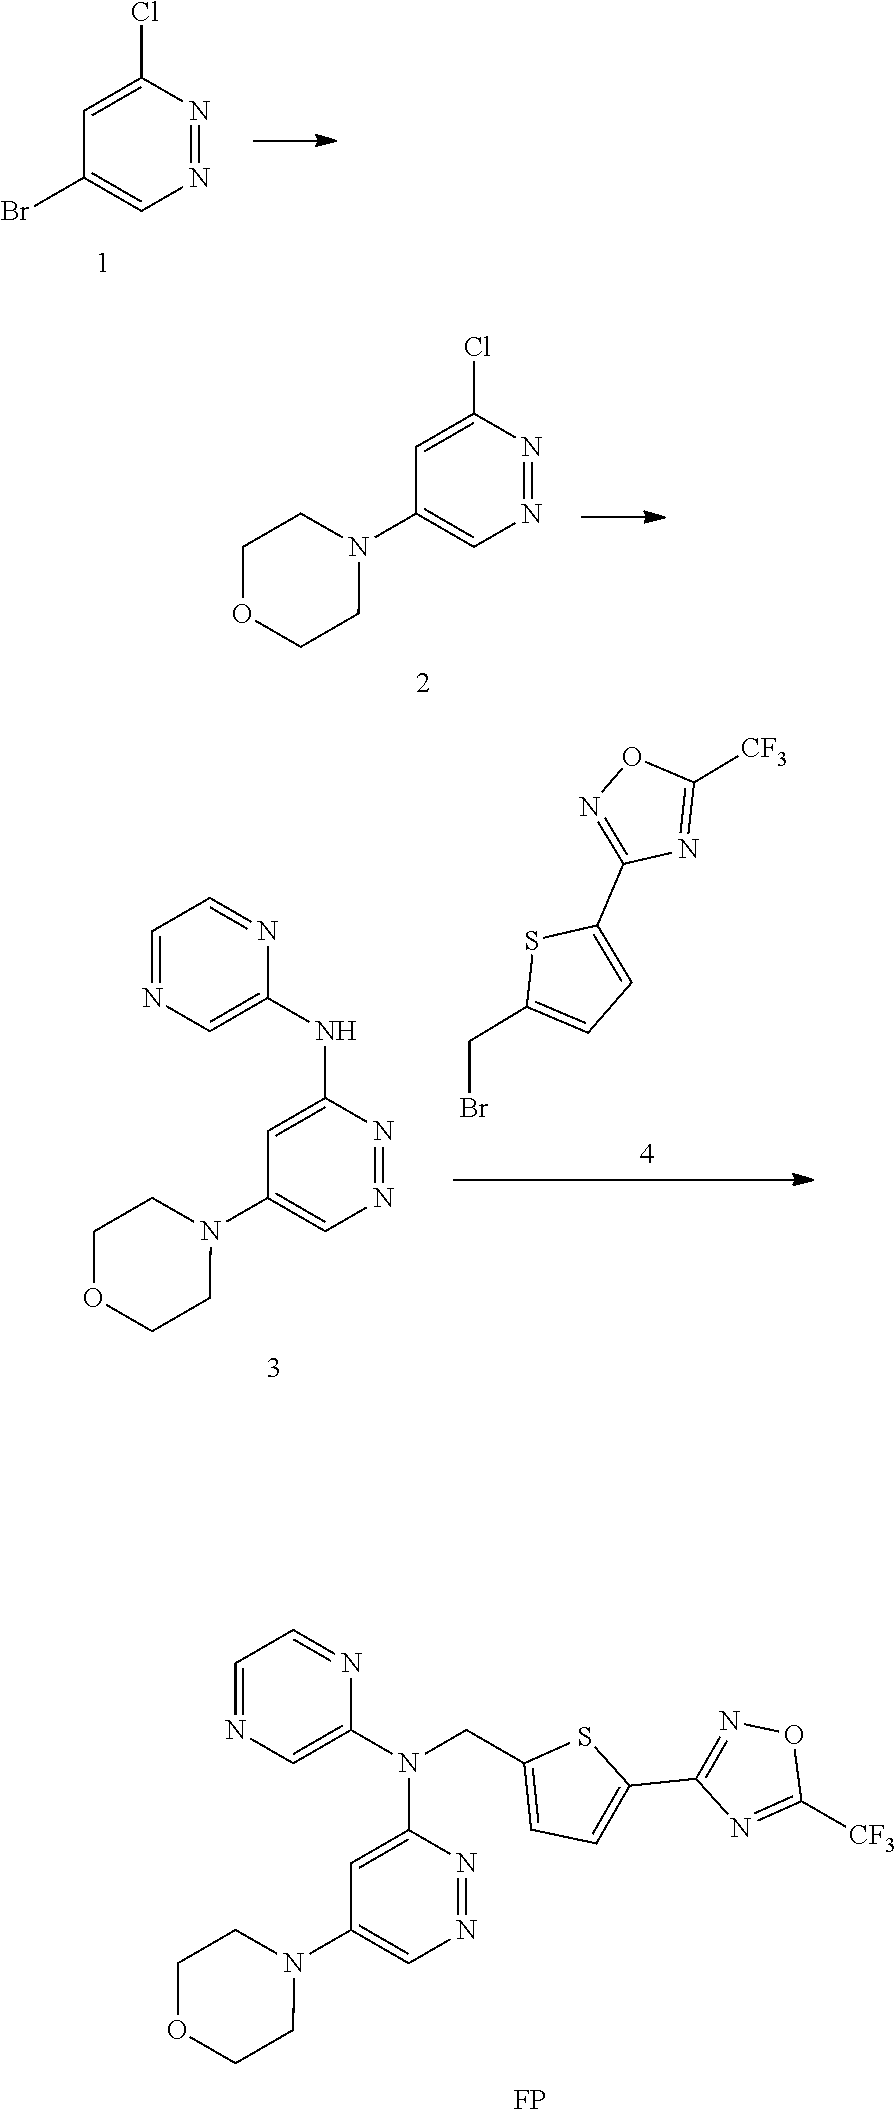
C1=C(Cl)N=NC=C1Br.C1=C(Cl)N=NC=C1N1CCOCC1.C1=C(NC2=CN=CC=N2)N=NC=C1N1CCOCC1.S1C(CBr)=CC=C1C1=NOC([CF3])=N1.C1=C(N(C2=CN=CC=N2)CC2=CC=C(C3=NOC([CF3])=N3)S2)N=NC=C1N1CCOCC1.[FP]
